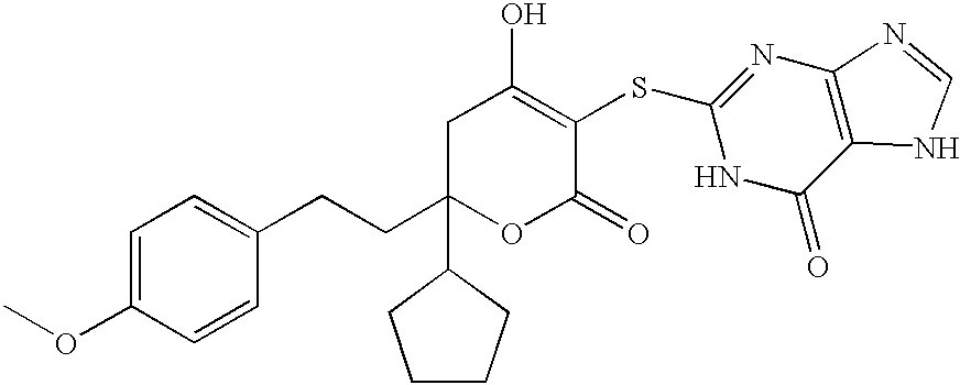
C1C(CCC2=CC=C(OC)C=C2)(C2CCCC2)OC(=O)C(SC2=NC3=C(C(=O)N2)NC=N3)=C1O
